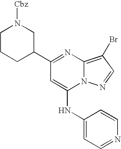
C1(C2CN([Cbz])CCC2)=NC2=C(Br)C=NN2C(NC2=CC=NC=C2)=C1
